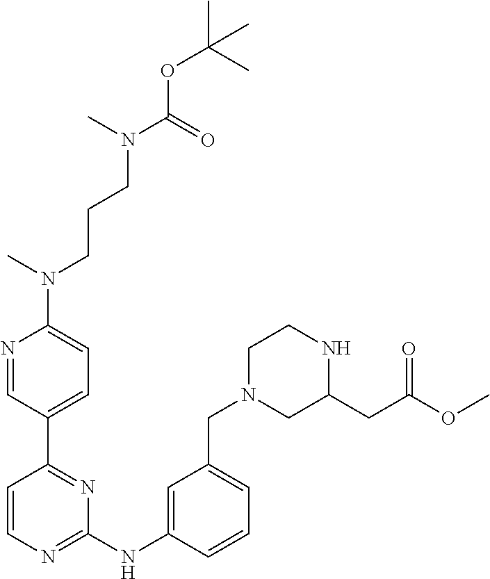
C1(NC2=CC(CN3CCNC(CC(OC)=O)C3)=CC=C2)=NC=CC(C2=CC=C(N(C)CCCN(C(=O)OC(C)(C)C)C)N=C2)=N1
